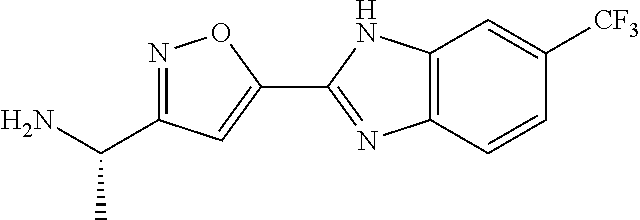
C12=C(C=CC([CF3])=C1)N=C(C1=CC(C(N)C)=NO1)N2
